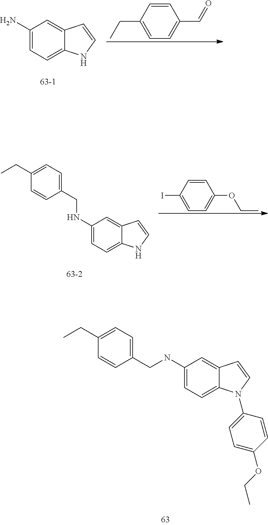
C1(N)=CC=C2C(=C1)C=CN2.C1(C=O)=CC=C(CC)C=C1.C1=CC(I)=CC=C1OCC.C1(NCC2=CC=C(CC)C=C2)=CC=C2C(=C1)C=CN2.C1(NCC2=CC=C(CC)C=C2)=CC=C2C(=C1)C=CN2C1=CC=C(OCC)C=C1
